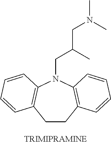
C1CC2=C(N(CC(CN(C)C)C)C3=C1C=CC=C3)C=CC=C2
